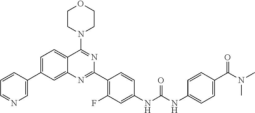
C1=C(C2=CN=CC=C2)C=C2C(=C1)C(N1CCOCC1)=NC(C1=C(F)C=C(NC(NC3=CC=C(C(N(C)C)=O)C=C3)=O)C=C1)=N2
